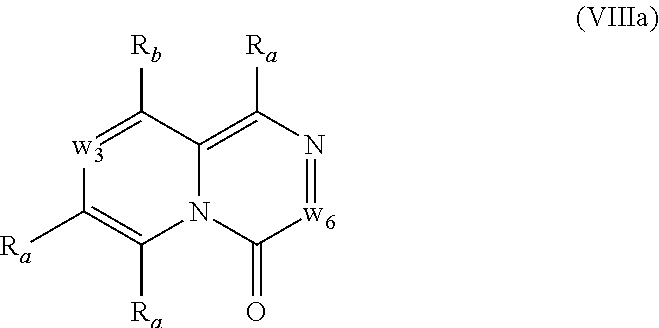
[w3]1=C([Rb])C2=C([Ra])N=[w6]C(=O)N2C([Ra])=C1[Ra]
